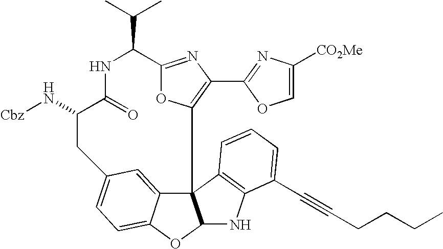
N1C(=O)C(N[Cbz])CC2=CC=C3C(=C2)C2(C4=C(C5=NC([CO2Me])=CO5)N=C(O4)C1C(C)C)C(O3)NC1=C2C=CC=C1C#CCCCC
